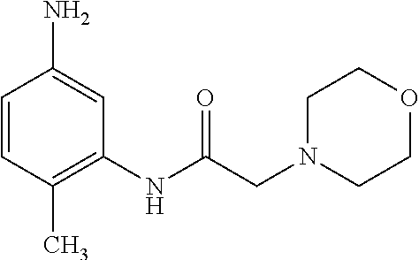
C1=CC(C)=C(NC(CN2CCOCC2)=O)C=C1N
